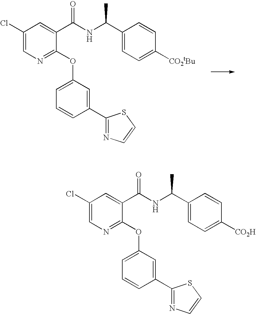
C1(Cl)=CN=C(OC2=CC=CC(C3=NC=CS3)=C2)C(C(NC(C2=CC=C([CO2tBu])C=C2)C)=O)=C1.C1(Cl)=CN=C(OC2=CC=CC(C3=NC=CS3)=C2)C(C(NC(C2=CC=C([CO2H])C=C2)C)=O)=C1
